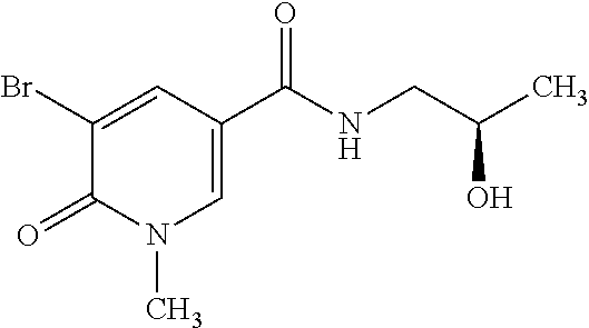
C1(Br)=CC(C(NCC(C)O)=O)=CN(C)C1=O
